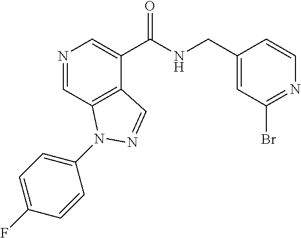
N1=CC2=C(C(C(NCC3=CC(Br)=NC=C3)=O)=C1)C=NN2C1=CC=C(F)C=C1
